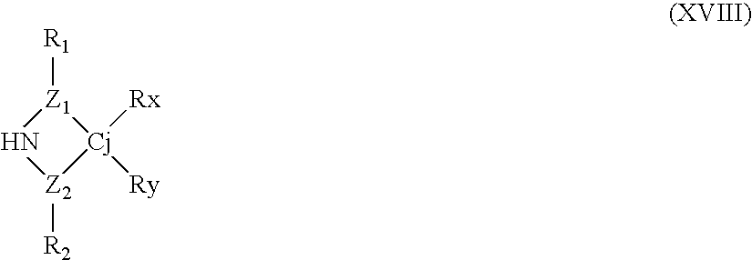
[Z2]1([R2])[Cj]([Rx])([Ry])[Z1]([R1])N1
